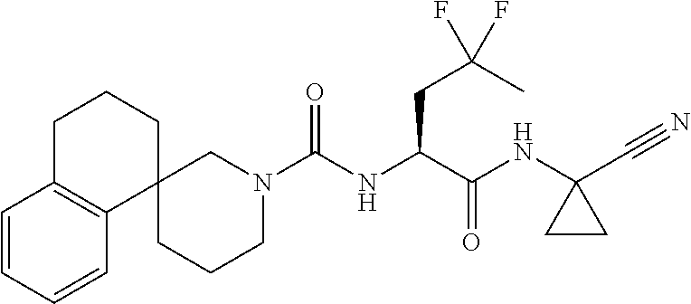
C(NC(C(NC1(C#N)CC1)=O)CC(F)(C)F)(N1CC2(CCC1)CCCC1=C2C=CC=C1)=O
